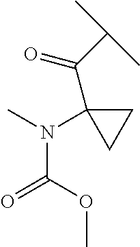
N(C(OC)=O)(C1(C(C(C)C)=O)CC1)C
